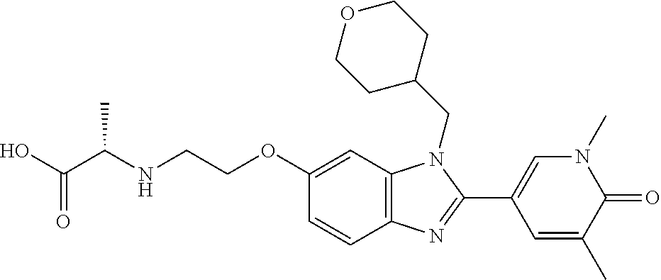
C(OC1=CC2=C(C=C1)N=C(C1=CN(C)C(=O)C(C)=C1)N2CC1CCOCC1)CNC(C(O)=O)C
